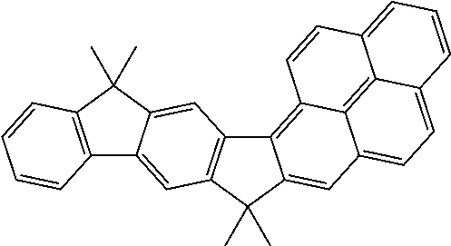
C12=C3C4=C5C(=CC=CC5=CC=C4C=C1C(C)(C)C1=C2C=C2C(=C1)C1=C(C2(C)C)C=CC=C1)C=C3
